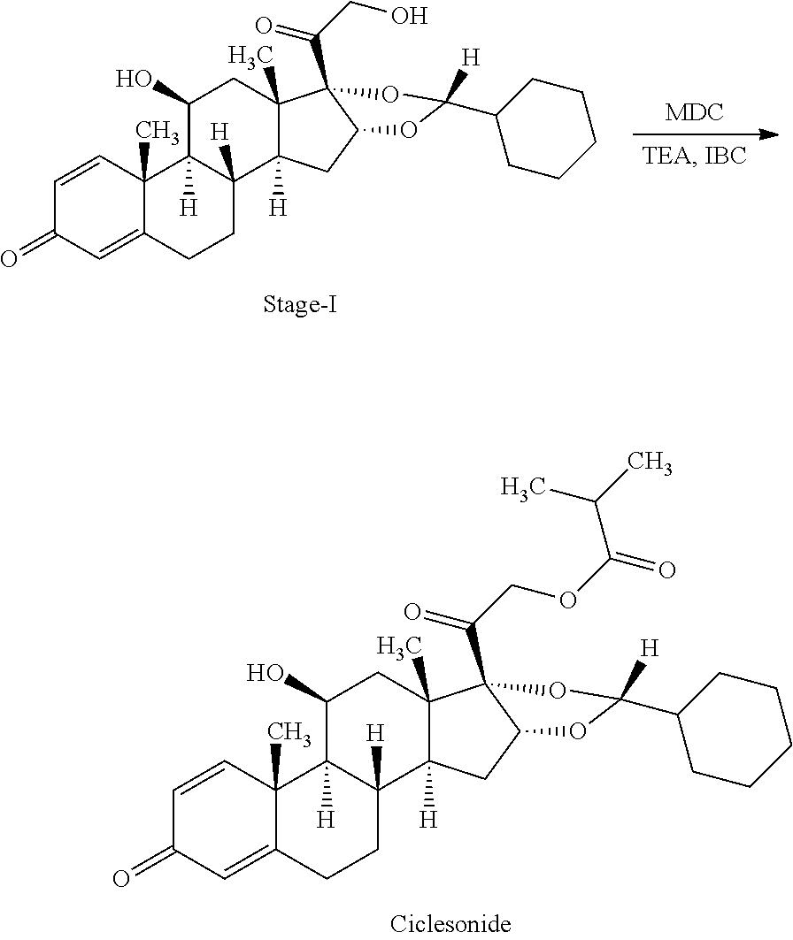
C1=CC2(C)C(=CC1=O)CCC1([H])C2([H])C(O)CC2(C)C1([H])CC1C2(C(COC(=O)C(C)C)=O)OC(C2CCCCC2)([H])O1.C1=CC2(C)C(=CC1=O)CCC1([H])C2([H])C(O)CC2(C)C1([H])CC1C2(C(CO)=O)OC(C2CCCCC2)([H])O1
